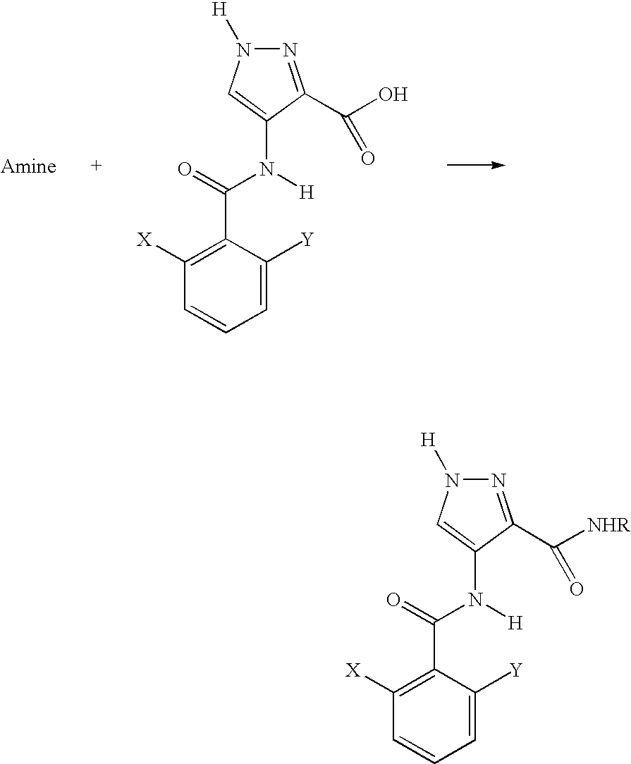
N1=C(C(O)=O)C(N([H])C(=O)C2=C([X])C=CC=C2[Y])=CN1[H].N1=C(C([NHR])=O)C(N([H])C(=O)C2=C([X])C=CC=C2[Y])=CN1[H]
